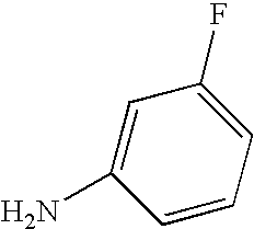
NC1=CC(F)=CC=C1
